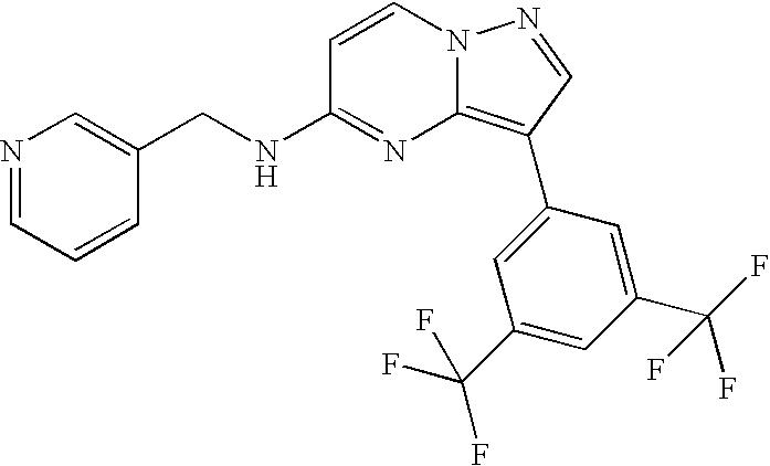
C1(CNC2=NC3=C(C4=CC(C(F)(F)F)=CC(C(F)(F)F)=C4)C=NN3C=C2)=CN=CC=C1
